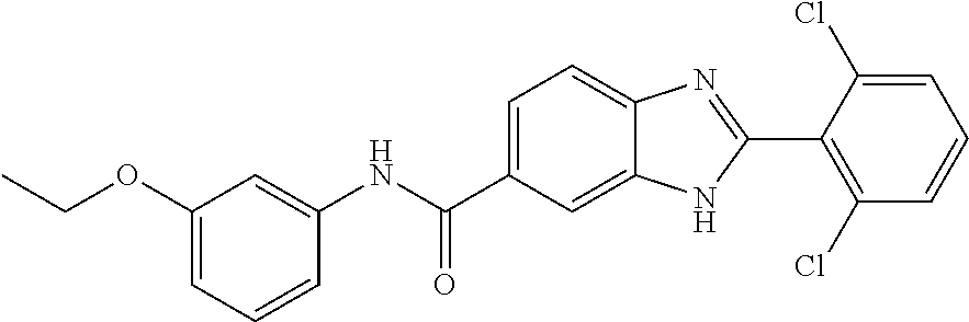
C1(NC(C2=CC=C3C(=C2)NC(C2=C(Cl)C=CC=C2Cl)=N3)=O)=CC(OCC)=CC=C1
